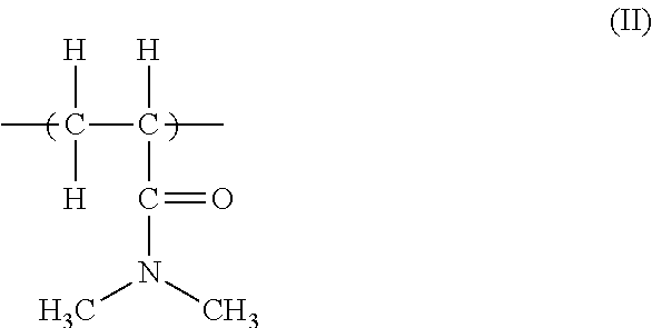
CC([H])(C(C(=O)N(C)C)([H])C)[H]
